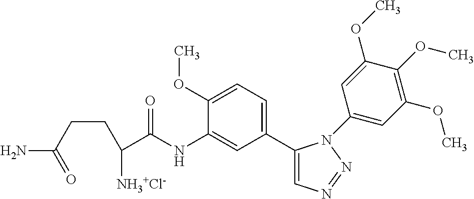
C1(C2=CC=C(OC)C(NC(C([NH3+Cl-])CCC(N)=O)=O)=C2)=CN=NN1C1=CC(OC)=C(OC)C(OC)=C1
